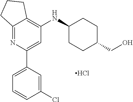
Cl.C12=NC(C3=CC=CC(Cl)=C3)=CC(NC3CCC(CO)CC3)=C1CCC2
